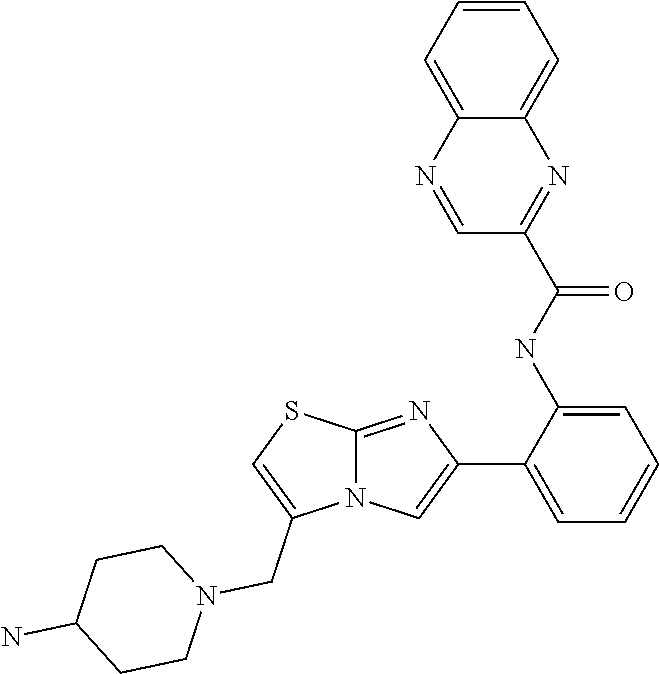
C12=NC(C3=CC=CC=C3NC(C3=NC4=CC=CC=C4N=C3)=O)=CN1C(CN1CCC(N)CC1)=CS2
